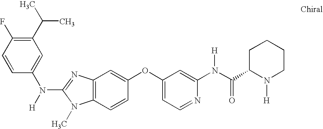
N(C1=NC2=C(N1C)C=CC(OC1=CC=NC(N(C(C3N([H])CCCC3)=O)[H])=C1)=C2)(C1=CC(C(C)C)=C(F)C=C1)[H]
